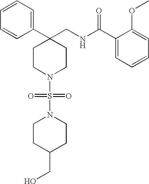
C1(CNC(C2=CC=CC=C2OC)=O)(C2=CC=CC=C2)CCN(S(=O)(=O)N2CCC(CO)CC2)CC1
